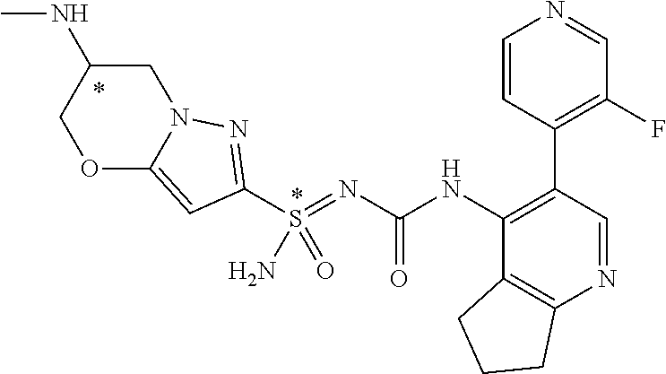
C1(C2=C(F)C=NC=C2)=C(NC(N=S(C2=NN3C(=C2)OCC(NC)C3)(=O)N)=O)C2=C(N=C1)CCC2
